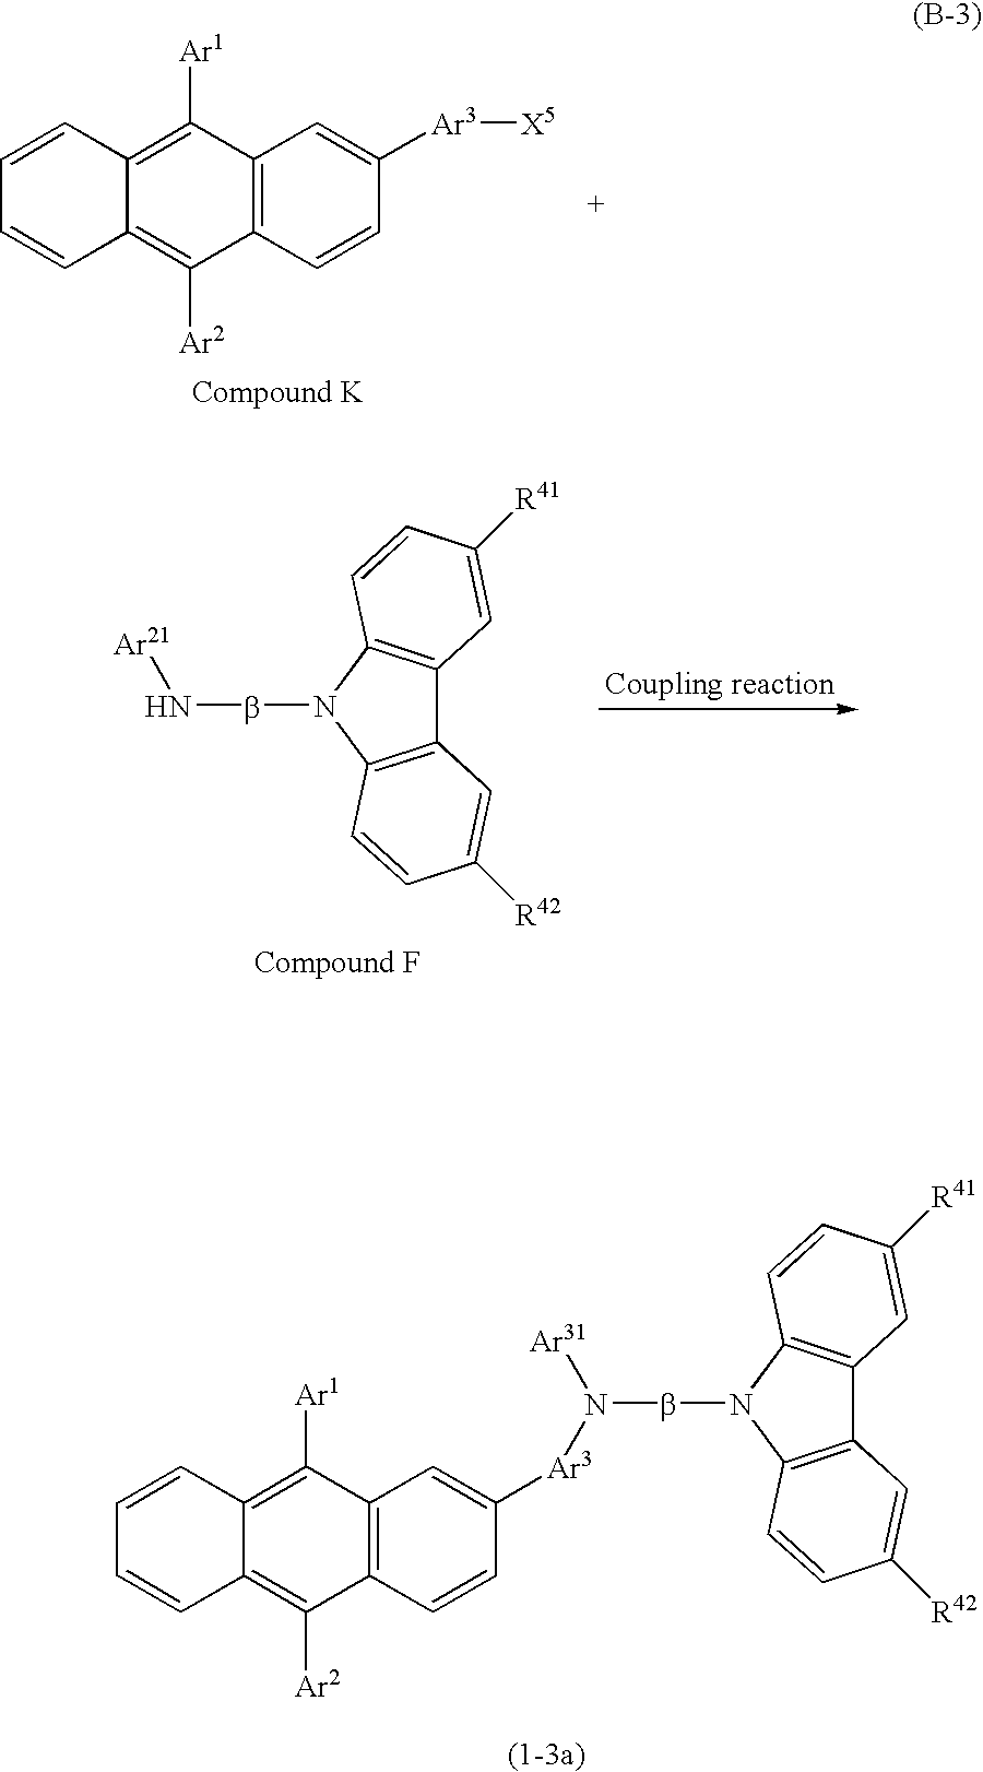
C1=CC2=C([Ar1])C3=C(C([Ar2])=C2C=C1)C=CC([Ar3][X5])=C3.N([Ar21])bN1C2=C(C3=C1C=CC([R41])=C3)C=C([R42])C=C2.C1=CC2=C([Ar1])C3=C(C([Ar2])=C2C=C1)C=CC([Ar3]N([Ar31])bN1C2=C(C4=C1C=CC([R41])=C4)C=C([R42])C=C2)=C3
